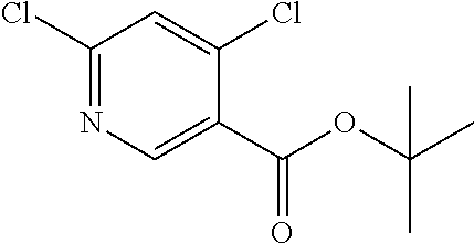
C1(Cl)=NC=C(C(OC(C)(C)C)=O)C(Cl)=C1
